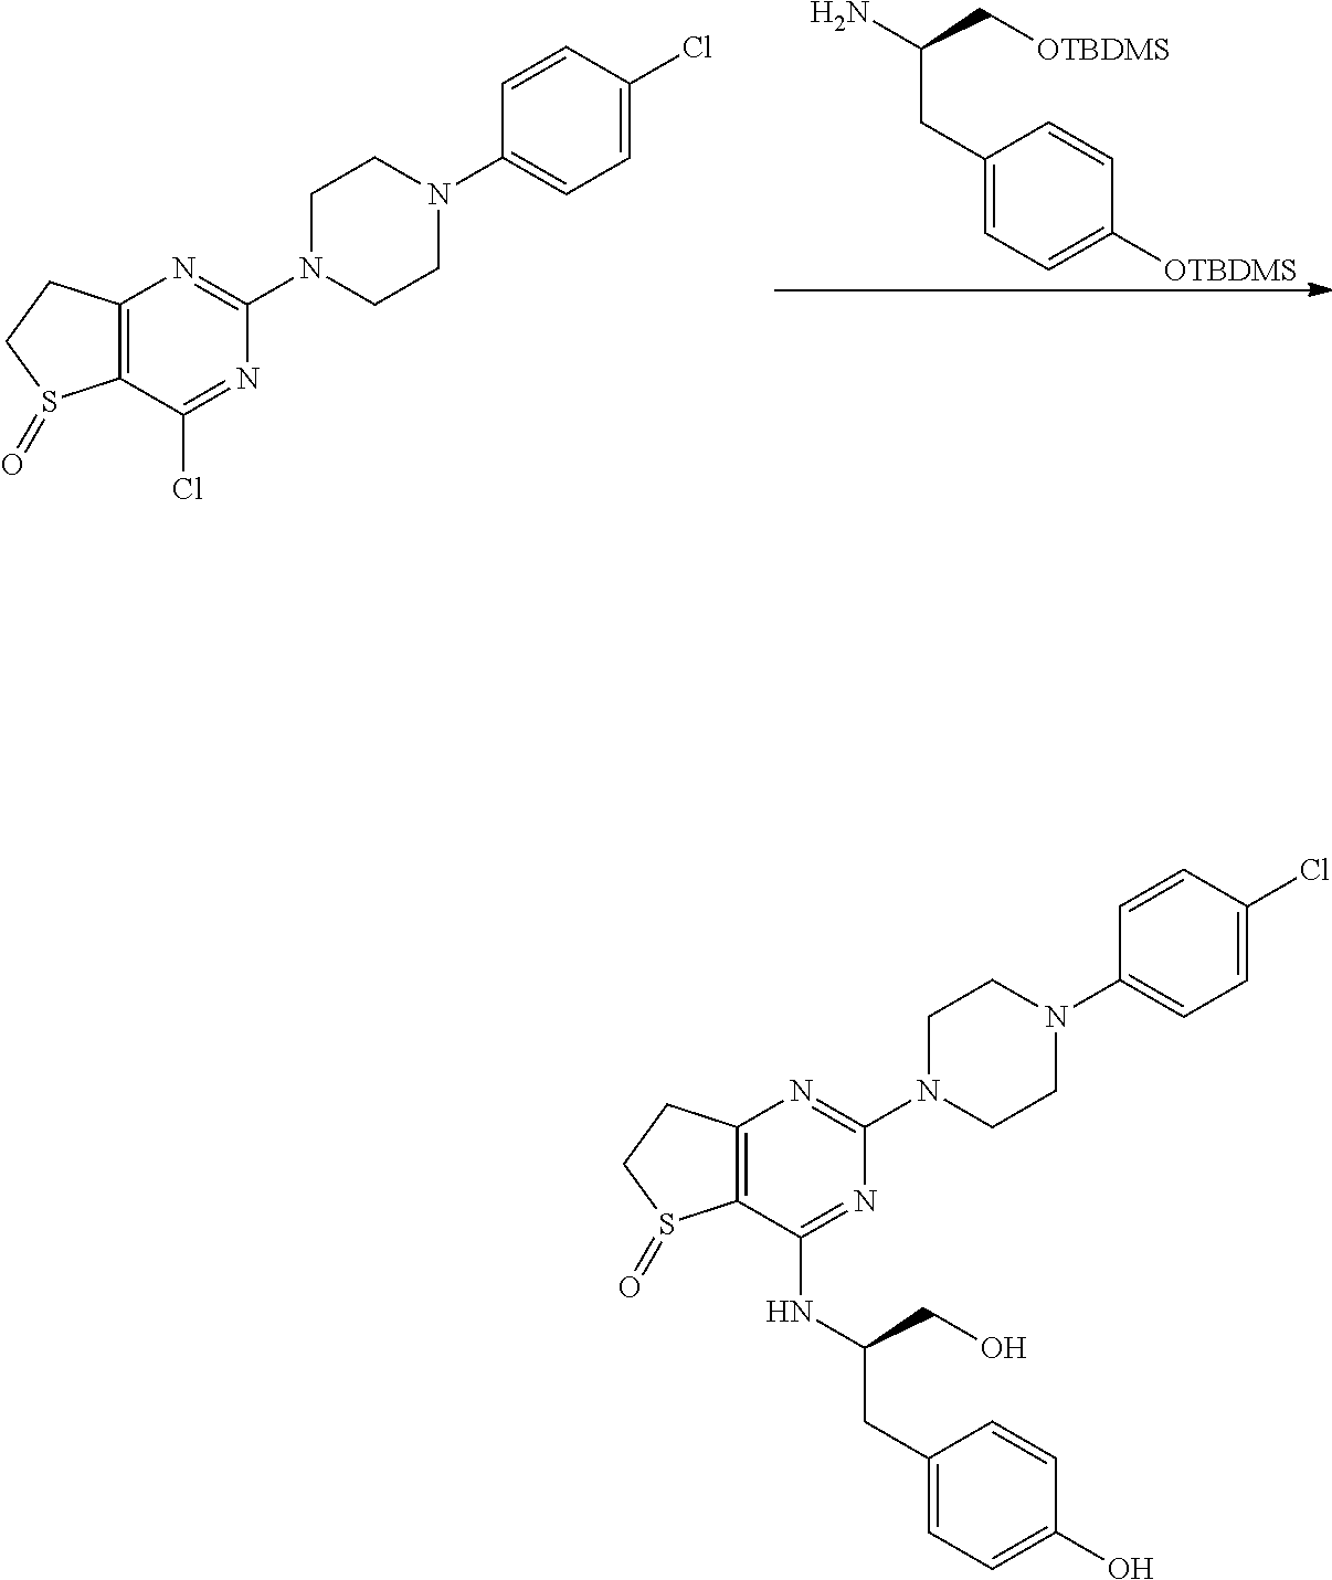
C12=C(C(Cl)=NC(N3CCN(C4=CC=C(Cl)C=C4)CC3)=N1)S(=O)CC2.C1(CC(N)C[OTBDMS])=CC=C([OTBDMS])C=C1.C12=C(C(NC(CC3=CC=C(O)C=C3)CO)=NC(N3CCN(C4=CC=C(Cl)C=C4)CC3)=N1)S(=O)CC2
